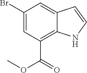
C1(Br)=CC(C(=O)OC)=C2C(=C1)C=CN2
